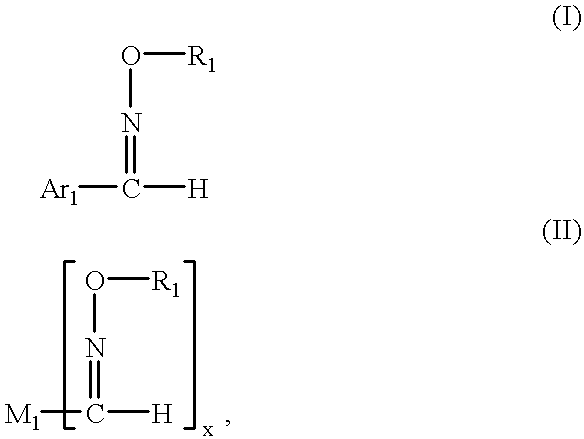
[Ar1]C([H])=NO[R1].[M1]C(=NO[R1])[H]
